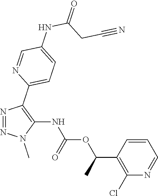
N1=NC(C2=CC=C(NC(CC#N)=O)C=N2)=C(NC(OC(C2=C(Cl)N=CC=C2)C)=O)N1C
